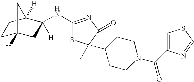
C1C2([H])CC([H])(NC3=NC(=O)C(C)(C4CCN(C(C5=CSC=N5)=O)CC4)S3)C([H])(C1)C2
